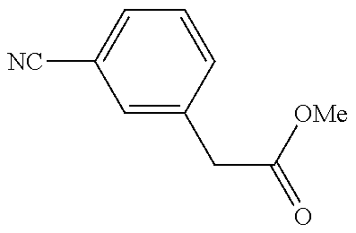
C1=C(CC([OMe])=O)C=CC=C1[NC]
